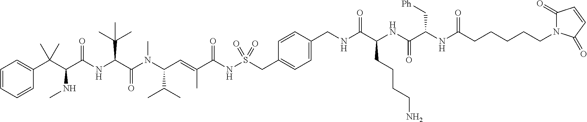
C1=CC=CC(C(C(C(NC(C(N(C(C=C(C(NS(CC2=CC=C(CNC(C(NC(C(NC(CCCCCN3C(=O)C=CC3=O)=O)C[Ph])=O)CCCCN)=O)C=C2)(=O)=O)=O)C)C(C)C)C)=O)C(C)(C)C)=O)NC)(C)C)=C1
